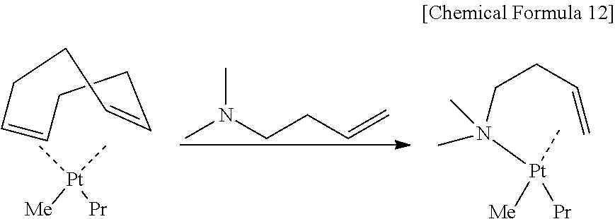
CN(CCC=C)C.[Pt]([Me])([Pr])(C)C.C1=CCCC=CCC1.N(CCC=C)([Pt]([Me])([Pr])C)(C)C
